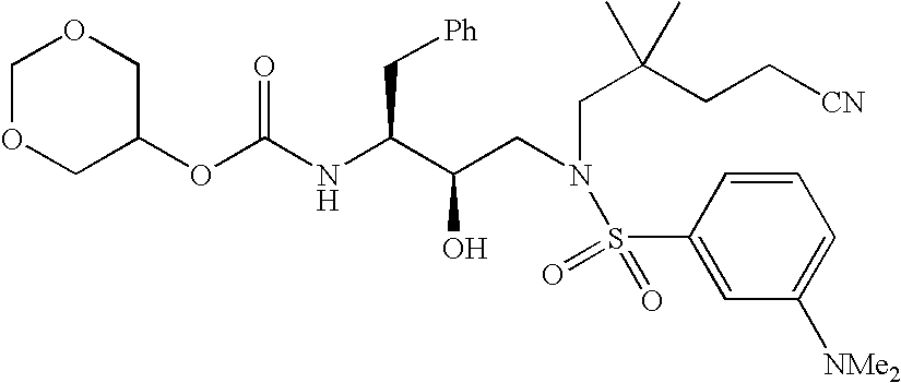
O(C(NC(C(CN(CC(CC[CN])(C)C)S(=O)(=O)C1=CC([NMe2])=CC=C1)O)C[Ph])=O)C1COCOC1
